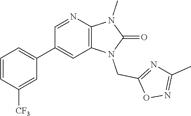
C1=CC([CF3])=CC(C2=CC3=C(N=C2)N(C)C(=O)N3CC2=NC(C)=NO2)=C1
